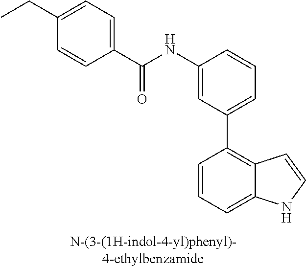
C1(NC(C2=CC=C(CC)C=C2)=O)=CC(C2=C3C(=CC=C2)NC=C3)=CC=C1
